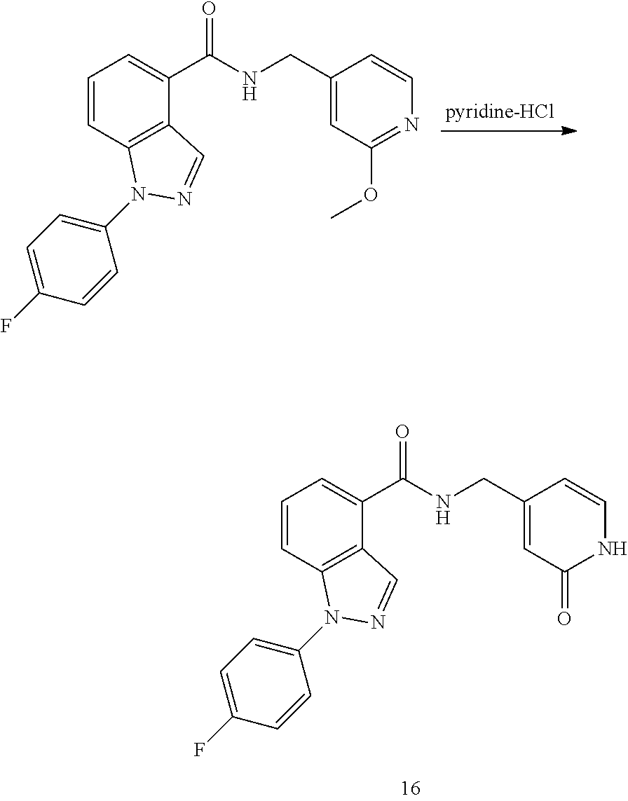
C1=CC2=C(C(C(NCC3=CC(=O)NC=C3)=O)=C1)C=NN2C1=CC=C(F)C=C1.C1=CC2=C(C(C(NCC3=CC(OC)=NC=C3)=O)=C1)C=NN2C1=CC=C(F)C=C1
